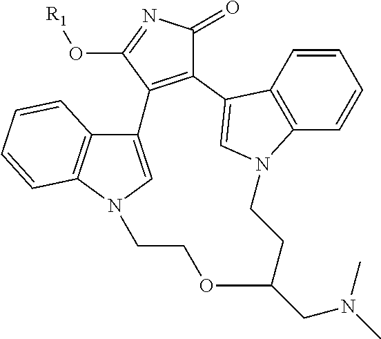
C12=C(C(O[R1])=NC1=O)C1=CN(CCOC(CN(C)C)CCN3C4=C(C=CC=C4)C2=C3)C2=C1C=CC=C2
